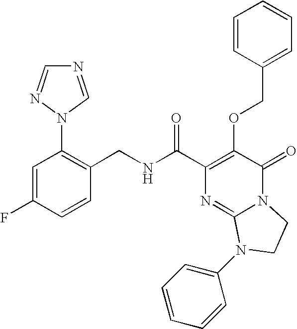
N(C(C1=C(OCC2=CC=CC=C2)C(=O)N2C(=N1)N(C1=CC=CC=C1)CC2)=O)CC1=C(N2C=NC=N2)C=C(F)C=C1
